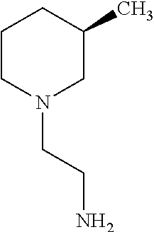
N1(CCN)CC(C)CCC1
